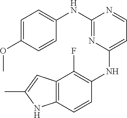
C1=C(OC)C=CC(NC2=NC(NC3=C(F)C4=C(C=C3)NC(C)=C4)=CC=N2)=C1
